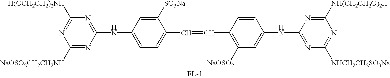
[H(OCH2CH2)2NH]C1=NC([NaOSO2CH2CH2NH])=NC(NC2=CC=C(C=CC3=C([NaOSO2])C=C(NC4=NC([NHCH2CH2SO3Na])=NC([NH(CH2CH2O)2H])=N4)C=C3)C([SO3Na])=C2)=N1
